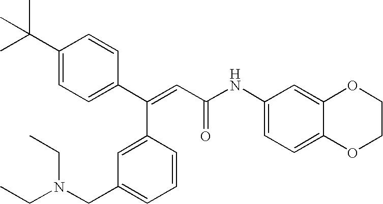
C(=CC(=O)NC1=CC=C2C(=C1)OCCO2)(C1=CC=C(C(C)(C)C)C=C1)C1=CC(CN(CC)CC)=CC=C1
